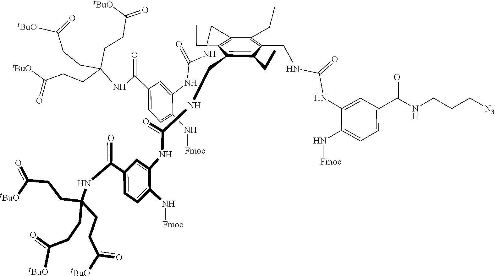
C(C1=C(CC)C(CNC(NC2=CC(C(NC(CCC(=O)[tBuO])(CCC(=O)[tBuO])CCC(=O)[tBuO])=O)=CC=C2N[Fmoc])=O)=C(CC)C(CNC(=O)NC2=CC(C(=O)NCCC[N3])=CC=C2N[Fmoc])=C1CC)C.C(=O)(NC1=CC(C(NC(CCC(=O)[tBuO])(CCC(=O)[tBuO])CCC(=O)[tBuO])=O)=CC=C1N[Fmoc])N
